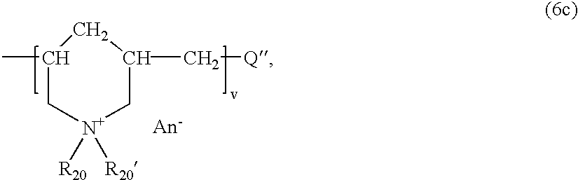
C1(C)C[N+]([R20])([R20])CC(C[Q])C1
